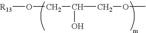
[R13]OCC(O)COC
